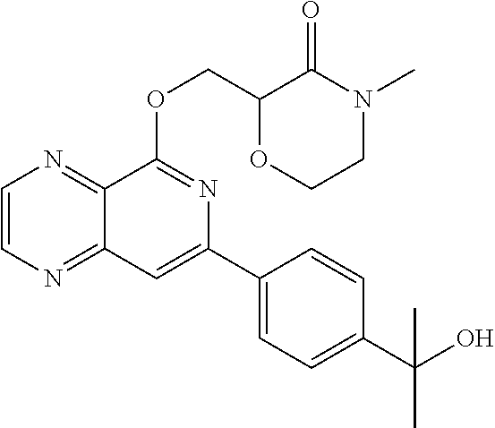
C1=CN=C2C(=N1)C(OCC1OCCN(C)C1=O)=NC(C1=CC=C(C(C)(O)C)C=C1)=C2
